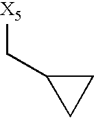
[X5]CC1CC1
